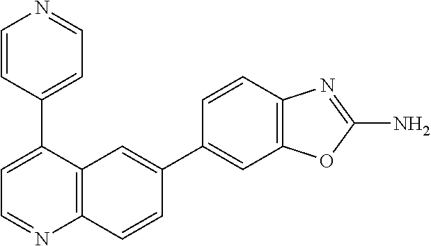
C12=C(C(C3=CC=NC=C3)=CC=N1)C=C(C1=CC3=C(C=C1)N=C(N)O3)C=C2
